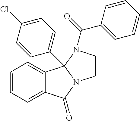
C12=CC=CC=C1C1(C3=CC=C(Cl)C=C3)N(C2=O)CCN1C(=O)C1=CC=CC=C1
